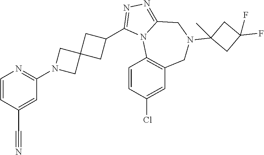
C1=CC(C#N)=CC(N2CC3(C2)CC(C2=NN=C4N2C2=C(CN(C5(C)CC(F)(F)C5)C4)C=C(Cl)C=C2)C3)=N1
